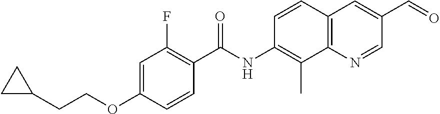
C1=C(OCCC2CC2)C=CC(C(NC2=C(C)C3=C(C=C(C=O)C=N3)C=C2)=O)=C1F
